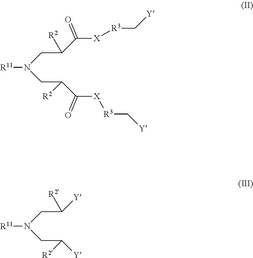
[R11]N(CC(C([X][R3]C[Y])=O)[R2])CC(C([X][R3]C[Y])=O)[R2].[R11]N(CC([Y])[R2])CC([Y])[R2]
